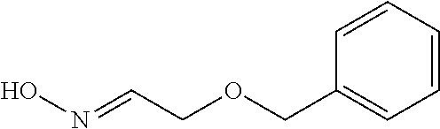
N(=CCOCC1=CC=CC=C1)O
